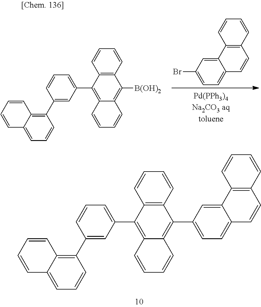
C12=CC(Br)=CC=C1C=CC1=C2C=CC=C1.C12=C(C=CC=C1)C([B(OH)2])=C1C(=C2C2=CC=CC(C3=C4C(=CC=C3)C=CC=C4)=C2)C=CC=C1.C12=C(C=CC=C1)C(C1=CC=C3C(=C1)C1=C(C=C3)C=CC=C1)=C1C(=C2C2=CC=CC(C3=C4C(=CC=C3)C=CC=C4)=C2)C=CC=C1
